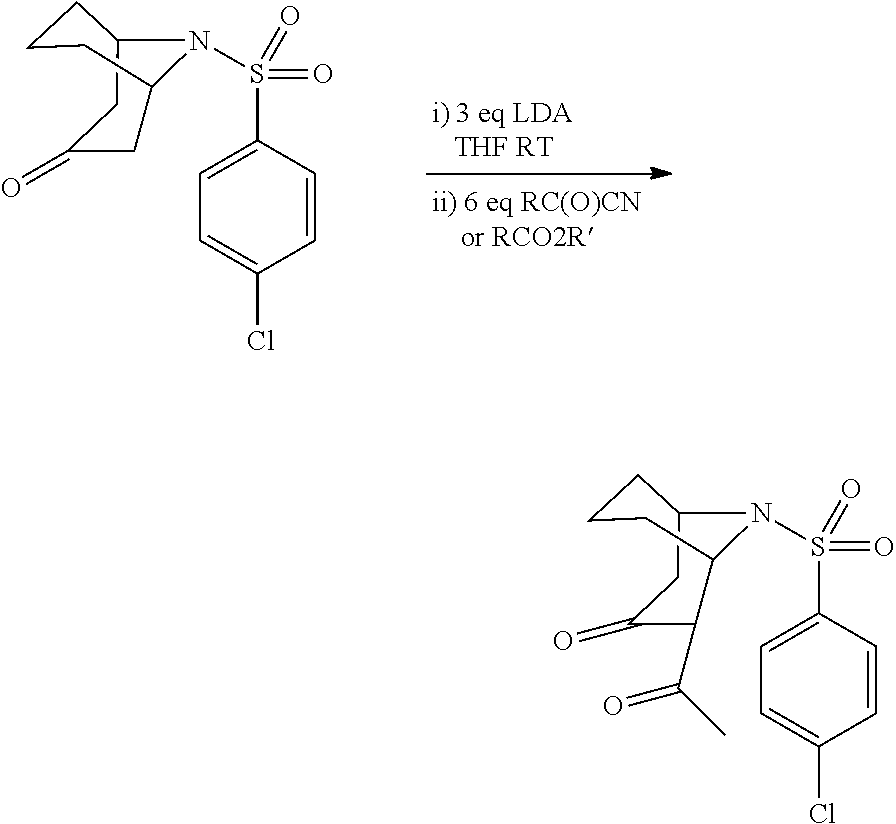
C1=C(S(=O)(=O)N2C3CC(=O)CC2CCC3)C=CC(Cl)=C1.C1=C(S(=O)(=O)N2C3C(C(C)=O)C(=O)CC2CCC3)C=CC(Cl)=C1
